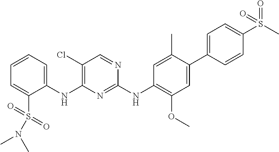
C1(NC2=C(Cl)C=NC(NC3=C(OC)C=C(C4=CC=C(S(C)(=O)=O)C=C4)C(C)=C3)=N2)=CC=CC=C1S(=O)(=O)N(C)C
